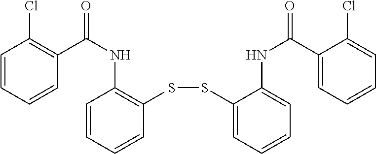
C1=CC=CC(SSC2=CC=CC=C2NC(=O)C2=CC=CC=C2Cl)=C1NC(=O)C1=C(Cl)C=CC=C1
